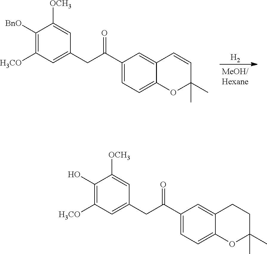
[H2].C1([BnO])=C([H3CO])C=C(CC(C2=CC=C3C(=C2)C=CC(C)(C)O3)=O)C=C1[OCH3].C1(O)=C([H3CO])C=C(CC(C2=CC=C3C(=C2)CCC(C)(C)O3)=O)C=C1[OCH3]
